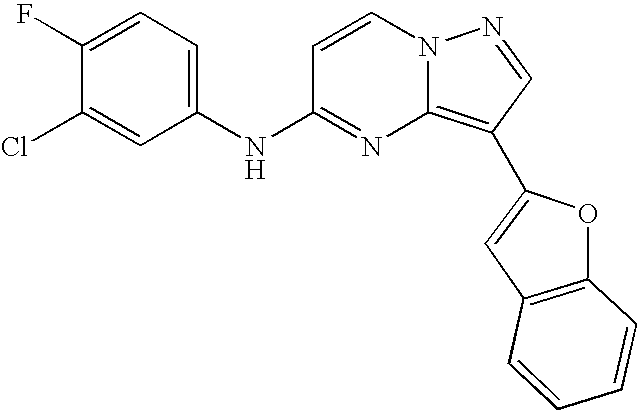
C1(F)=CC=C(NC2=NC3=C(C4=CC5=C(O4)C=CC=C5)C=NN3C=C2)C=C1Cl
